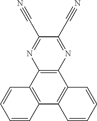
C12=C(N=C(C#N)C(C#N)=N1)C1=C(C3=C2C=CC=C3)C=CC=C1
